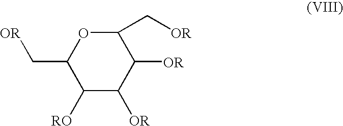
C1([RO])C([OR])C([OR])C(C[OR])OC1C[OR]
